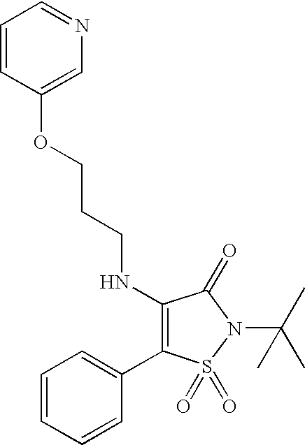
C1(NCCCOC2=CN=CC=C2)=C(C2=CC=CC=C2)S(=O)(=O)N(C(C)(C)C)C1=O
